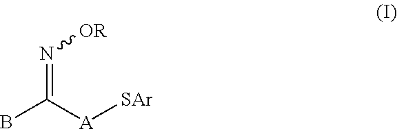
N(=C([A][SAr])B)[OR]
